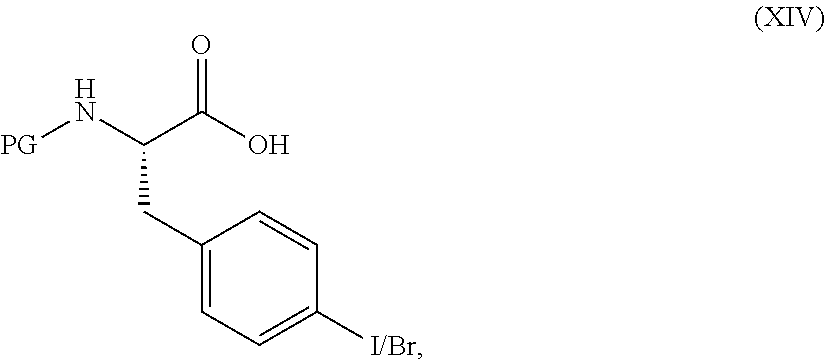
C1(CC(N[PG])C(O)=O)=CC=C([I/Br])C=C1
